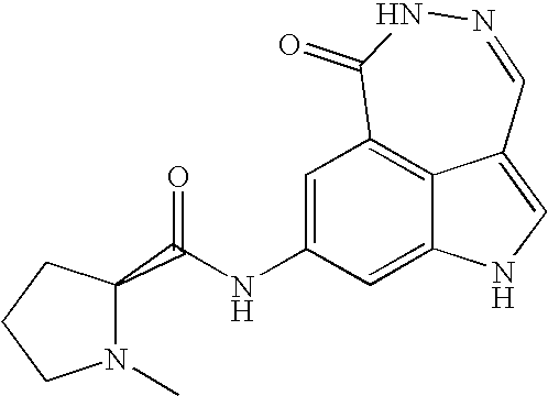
C1=C(NC(=O)C2N(C)CCC2)C=C2NC=C3C2=C1C(=O)NN=C3
